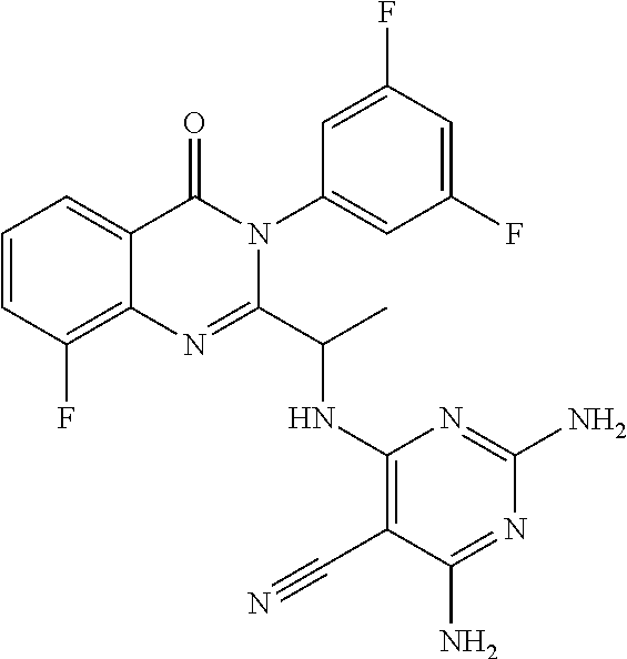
C1=CC(F)=C2C(=C1)C(=O)N(C1=CC(F)=CC(F)=C1)C(C(C)NC1=C(C#N)C(N)=NC(N)=N1)=N2
